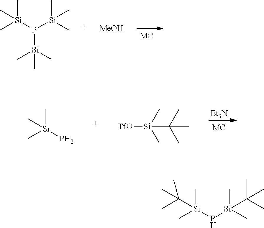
P([Si](C)(C)C)([Si](C)(C)C)[Si](C)(C)C.[MeOH].[Et3N].[TfO][Si](C)(C)C(C)(C)C.C[Si](P)(C)C.C[Si](P[Si](C)(C)C(C)(C)C)(C)C(C)(C)C
